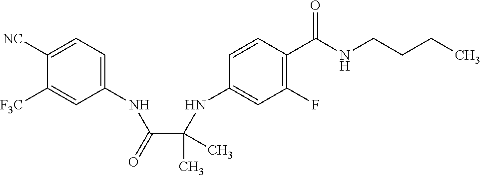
C1(NC(C(NC2=CC(F)=C(C(NCCCC)=O)C=C2)(C)C)=O)=CC=C([NC])C([F3C])=C1
